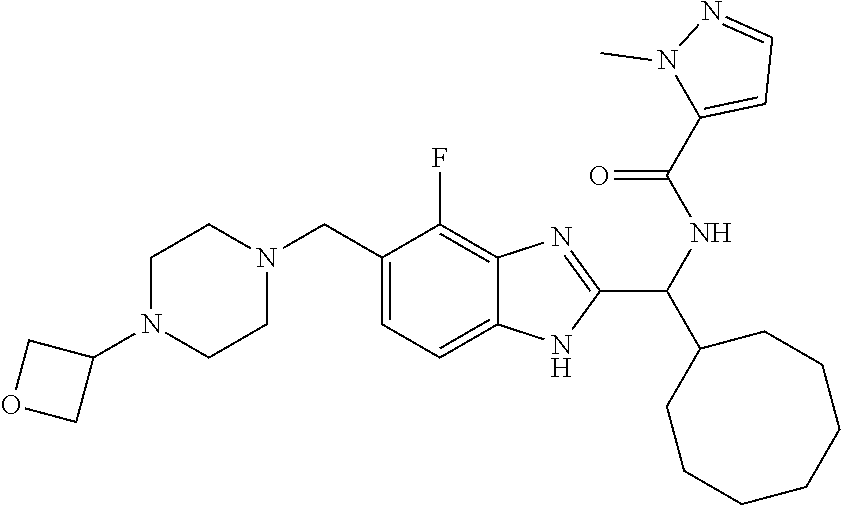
C1(CN2CCN(C3COC3)CC2)=CC=C2C(=C1F)N=C(C(NC(=O)C1=CC=NN1C)C1CCCCCCC1)N2
